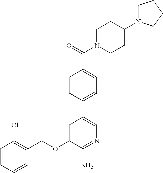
C1=CC=CC(COC2=CC(C3=CC=C(C(=O)N4CCC(N5CCCC5)CC4)C=C3)=CN=C2N)=C1Cl
